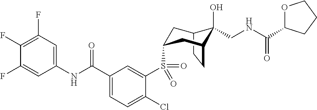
C1(F)=C(F)C=C(NC(C2=CC=C(Cl)C(S(=O)(=O)C3CC4C(O)(CNC(=O)C5OCCC5)C(CC4)C3)=C2)=O)C=C1F
